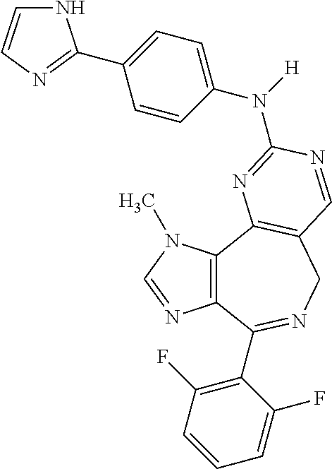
C12=C(C3=C(CN=C1C1=C(F)C=CC=C1F)C=NC(N([H])C1=CC=C(C4=NC=CN4)C=C1)=N3)N(C)C=N2
